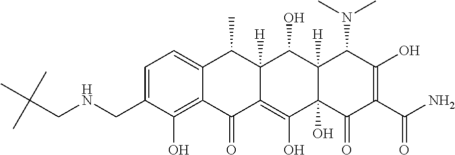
C1=C2C(=C(O)C(CNCC(C)(C)C)=C1)C(=O)C1=C(O)C3(O)C([H])(C(O)C1([H])C2C)C(N(C)C)C(O)=C(C(N)=O)C3=O
